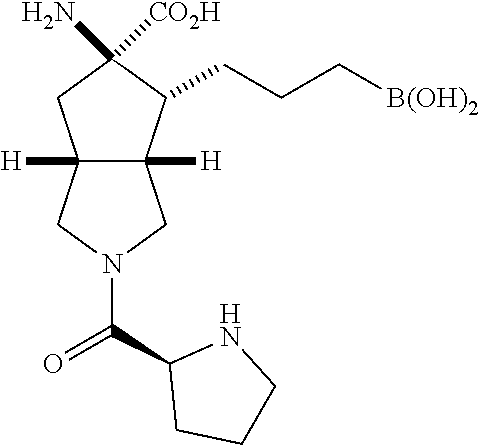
C12([H])C([H])(C(CCC[B(OH)2])C(N)([CO2H])C1)CN(C(C1CCCN1)=O)C2
